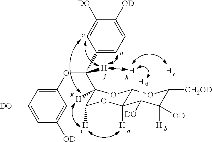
C12=CC([DO])=CC([OD])=C1C1([H])C([H])(C(C3=CC=C([OD])C([DO])=C3)([H])O2)OC2([H])C([H])(O1)C([DO])([H])C([H])([OD])C([H])([CH2OD])O2
